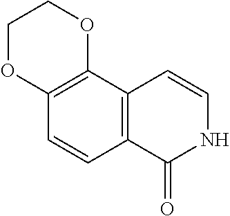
C12=C(C=CNC1=O)C1=C(C=C2)OCCO1
